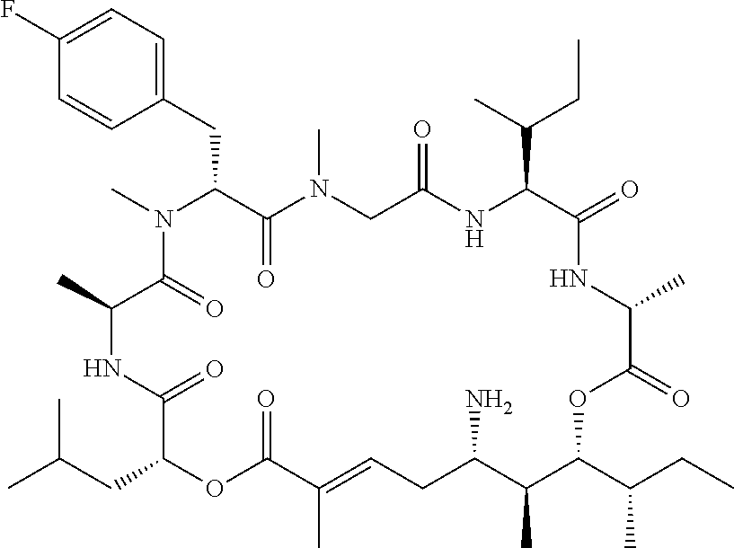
C1(F)=CC=C(CC2C(=O)N(C)CC(=O)NC(C(C)CC)C(=O)NC(C)C(=O)OC(C(C)CC)C(C)C(N)CC=C(C)C(=O)OC(CC(C)C)C(=O)NC(C)C(=O)N2C)C=C1
